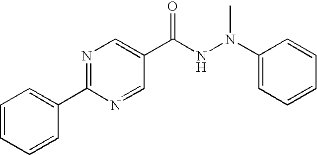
N1=C(C2=CC=CC=C2)N=CC(C(NN(C2=CC=CC=C2)C)=O)=C1
